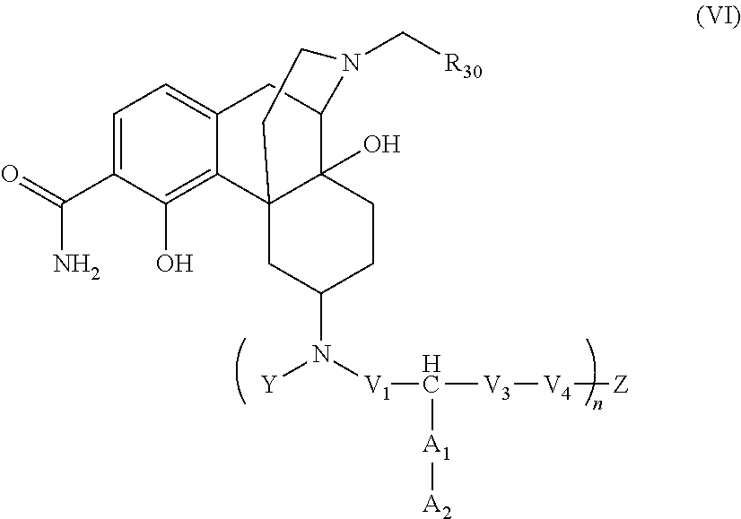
C1=C(C(=O)N)C(O)=C2C(=C1)CC1C3(O)C2(CC(N([Y])[V1]C([V3][V4][Z])[A1][A2])CC3)CCN1C[R30]
